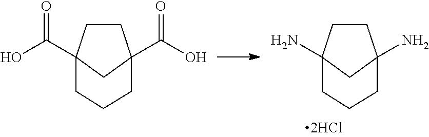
C1CC2(C(=O)O)CC1(C(O)=O)CCC2.C1CC2(N)CC1(N)CCC2
